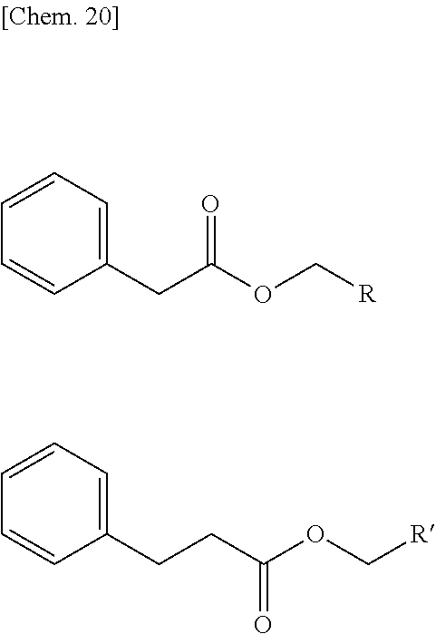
C1(CC(OC[R])=O)=CC=CC=C1.C1(CCC(OC[R])=O)=CC=CC=C1
